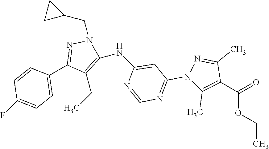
C1=CC(C2=NN(CC3CC3)C(NC3=CC(N4C(C)=C(C(OCC)=O)C(C)=N4)=NC=N3)=C2CC)=CC=C1F
